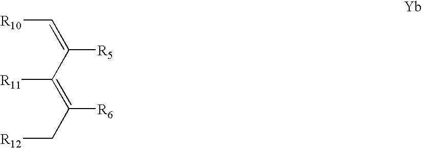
C([R5])(=C[R10])C(=C(C[R12])[R6])[R11]
